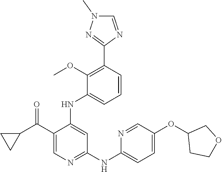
C1=CC(C2=NN(C)C=N2)=C(OC)C(NC2=CC(NC3=CC=C(OC4CCOC4)C=N3)=NC=C2C(C2CC2)=O)=C1
